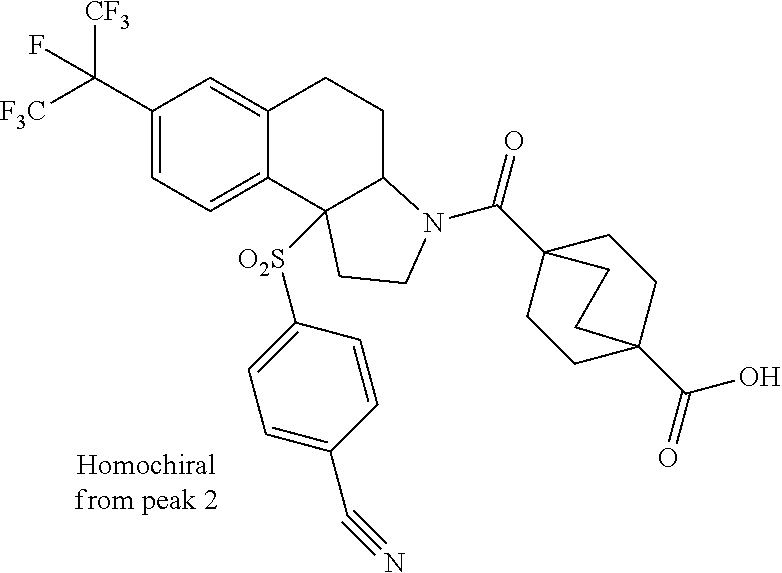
C1(C([F3C])([CF3])F)=CC=C2C(=C1)CCC1C2([O2S]C2=CC=C(C#N)C=C2)CCN1C(=O)C12CCC(C(=O)O)(CC1)CC2
